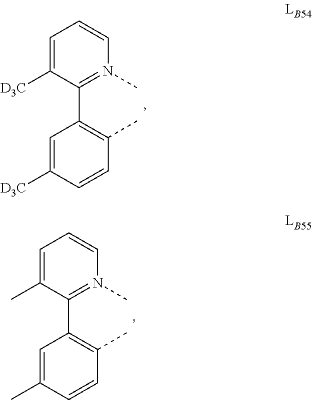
C1=CC(C)=C(C2=N(C)C=CC=C2[D3C])C=C1[D3C].C1=CC(C)=C(C2=N(C)C=CC=C2C)C=C1C
